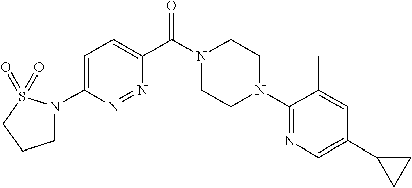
C1=C(N2CCCS2(=O)=O)N=NC(C(N2CCN(C3=NC=C(C4CC4)C=C3C)CC2)=O)=C1
